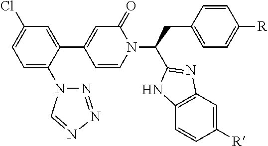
C1=C(N2N=NN=C2)C(C2=CC(=O)N(C(CC3=CC=C([R])C=C3)C3=NC4=C(C=CC([R])=C4)N3)C=C2)=CC(Cl)=C1
